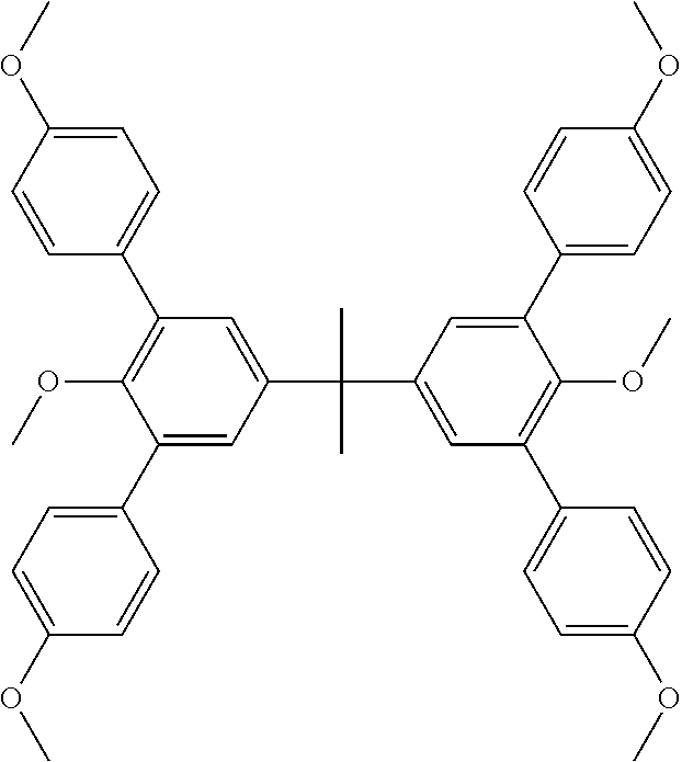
C1(C2=CC=C(OC)C=C2)=CC(C(C2=CC(C3=CC=C(OC)C=C3)=C(OC)C(C3=CC=C(OC)C=C3)=C2)(C)C)=CC(C2=CC=C(OC)C=C2)=C1OC
